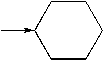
C1CC(<-C)CCC1
